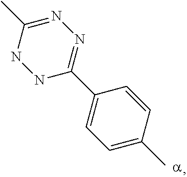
CC1=NN=C(C2=CC=C(C)C=C2)NN1
